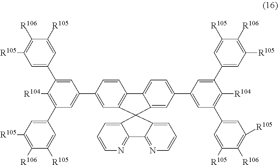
C1([R105])=CC(C2=CC(C3=CC4=C(C=C3)C3=CC=C(C5=CC(C6=CC([R105])=C([R106])C([R105])=C6)=C([R104])C(C6=CC([R105])=C([R106])C([R105])=C6)=C5)C=C3C43C4=CC=CN=C4C4=NC=CC=C43)=CC(C3=CC([R105])=C([R106])C([R105])=C3)=C2[R104])=CC([R105])=C1[R106]
